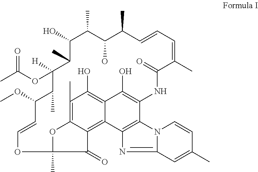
C1=COC2(C)C(=O)C3=C4C(=C(O)C(C)=C3O2)C(O)=C(C2=C4N=C3N2C=CC(C)=C3)NC(=O)C(C)=CC=CC(C)C(O)C(C)C(O)C(C)C(OC(C)=O)([H])C(C)C1OC
